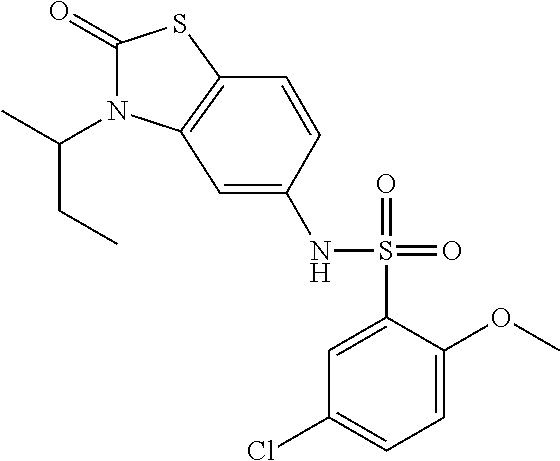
C1(=O)N(C(C)CC)C2=C(S1)C=CC(NS(C1=CC(Cl)=CC=C1OC)(=O)=O)=C2
